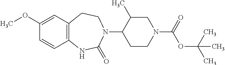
C1(N2C(=O)NC3=C(CC2)C=C(OC)C=C3)CCN(C(=O)OC(C)(C)C)CC1C
